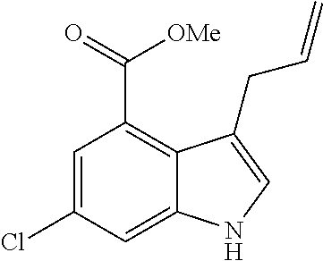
C1=C(Cl)C=C2C(=C1C(=O)[OMe])C(CC=C)=CN2
